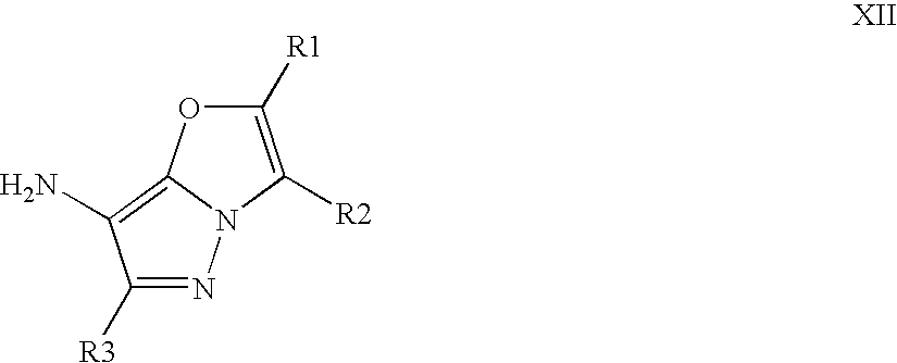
C1([R3])=NN2C(=C1N)OC([R1])=C2[R2]
